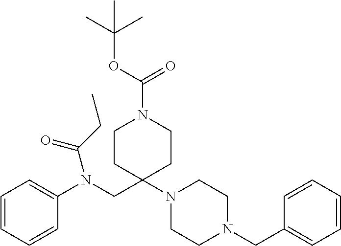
C1=CC=CC(N(CC2(N3CCN(CC4=CC=CC=C4)CC3)CCN(C(=O)OC(C)(C)C)CC2)C(CC)=O)=C1
